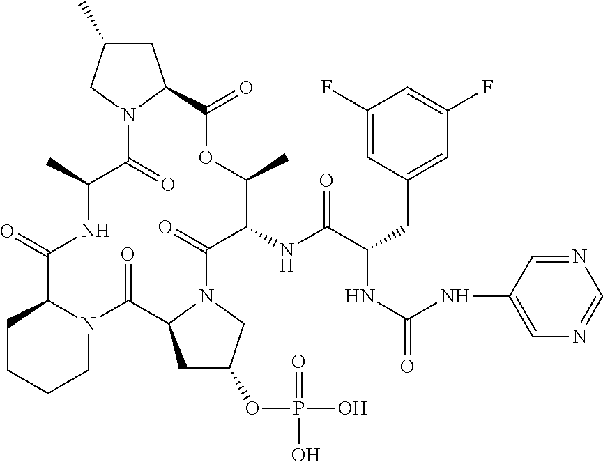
O=C1C2CCCCN2C(=O)C2CC(OP(=O)(O)O)CN2C(=O)C(NC(C(CC2=CC(F)=CC(F)=C2)NC(=O)NC2=CN=CN=C2)=O)C(C)OC(=O)C2CC(C)CN2C(=O)C(C)N1
